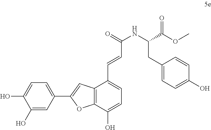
C1(O)=CC(C2=CC3=C(O2)C(O)=CC=C3C=CC(NC(CC2=CC=C(O)C=C2)C(=O)OC)=O)=CC=C1O
